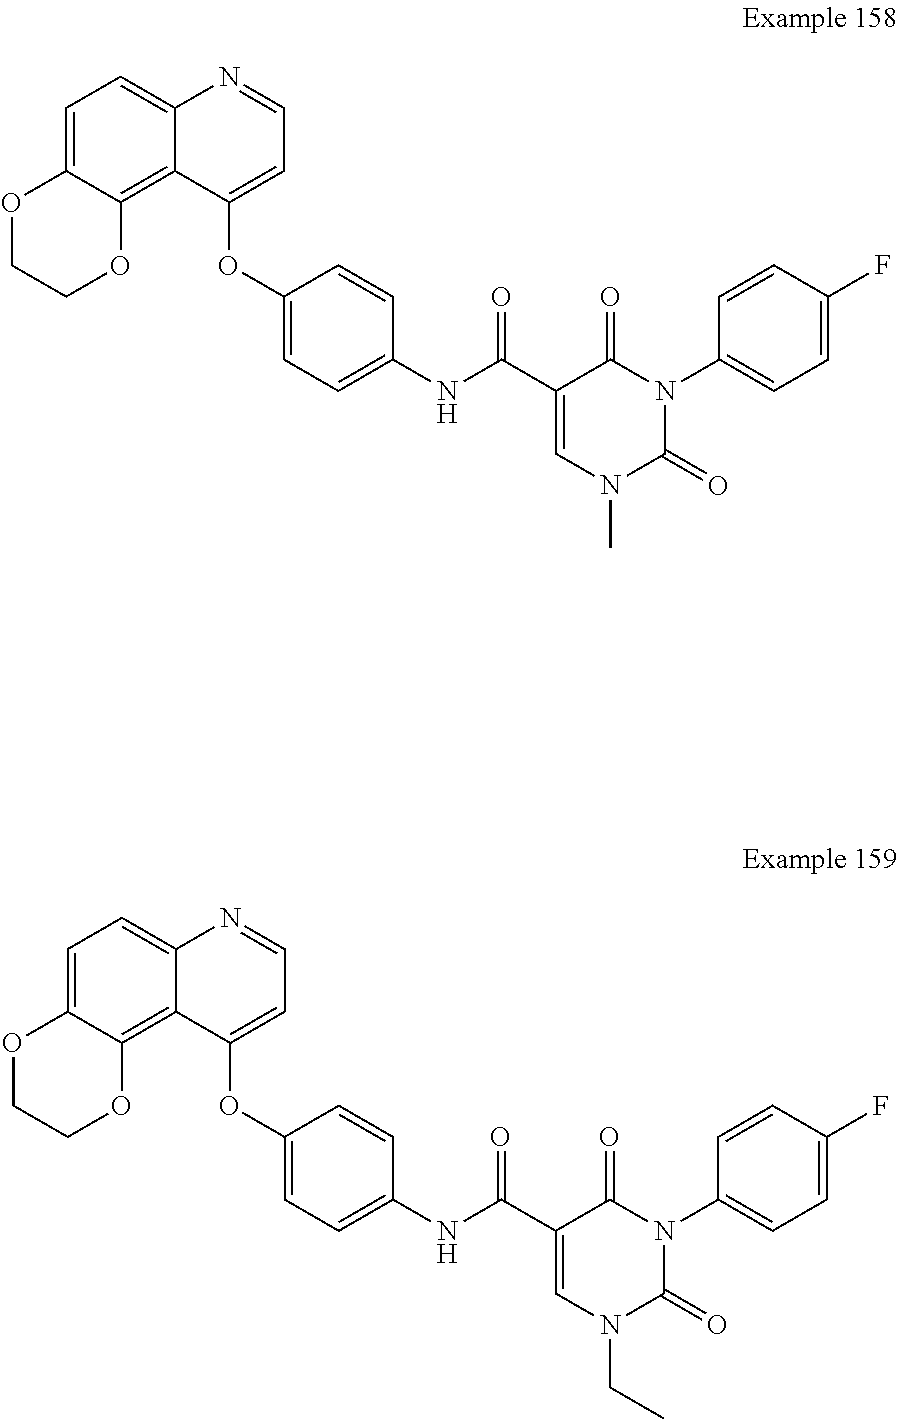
C1=C2C(=C3C(=C1)N=CC=C3OC1=CC=C(NC(C3=CN(C)C(=O)N(C4=CC=C(F)C=C4)C3=O)=O)C=C1)OCCO2.C1=C2C(=C3C(=C1)N=CC=C3OC1=CC=C(NC(C3=CN(CC)C(=O)N(C4=CC=C(F)C=C4)C3=O)=O)C=C1)OCCO2
